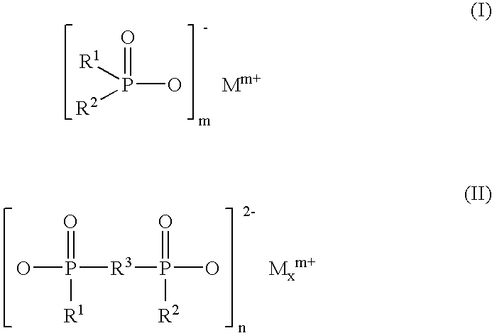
P(O)([R2])([R1])=O.[Mm+].P([R3]P(O)(=O)[R2])(O)(=O)[R1].[Mxm+]
